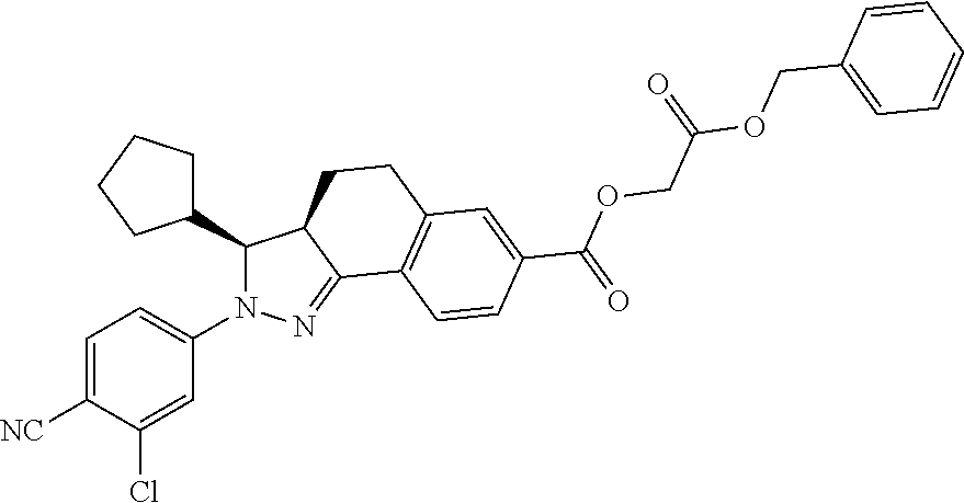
C1=C([NC])C(Cl)=CC(N2C(C3CCCC3)C3C(=N2)C2=C(CC3)C=C(C(=O)OCC(OCC3=CC=CC=C3)=O)C=C2)=C1
